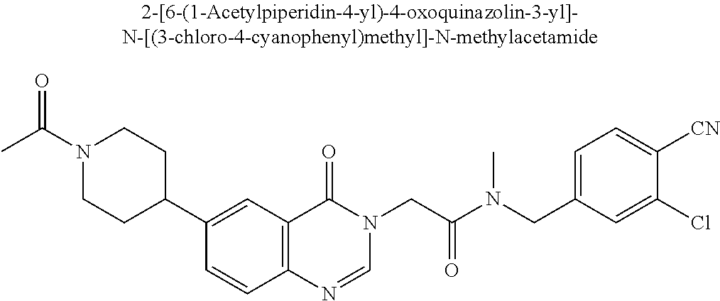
C1(C2=CC3=C(C=C2)N=CN(CC(N(CC2=CC=C([CN])C(Cl)=C2)C)=O)C3=O)CCN(C(C)=O)CC1
